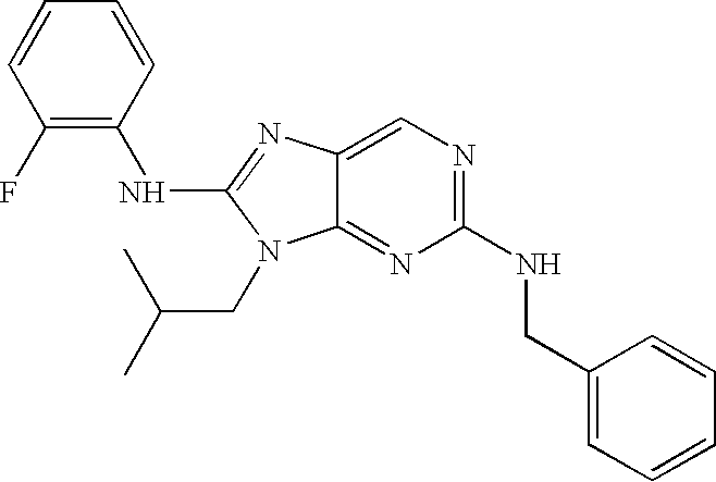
C1(F)=C(NC2=NC3=CN=C(NCC4=CC=CC=C4)N=C3N2CC(C)C)C=CC=C1
